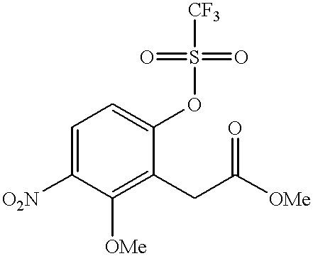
C1=C([O2N])C([OMe])=C(CC([OMe])=O)C(OS([CF3])(=O)=O)=C1
